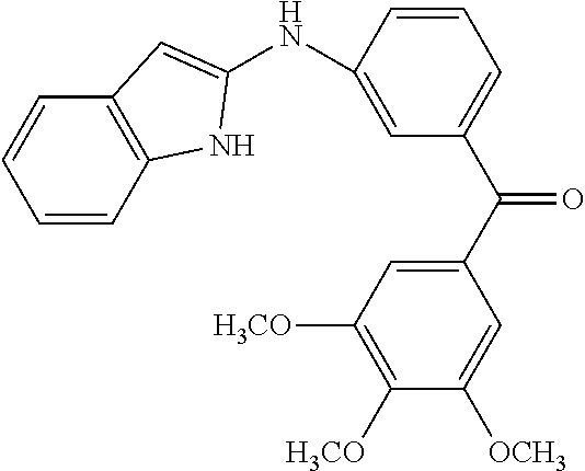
C(C1=CC([H3CO])=C([H3CO])C([OCH3])=C1)(=O)C1=CC=CC(NC2=CC3=C(C=CC=C3)N2)=C1
